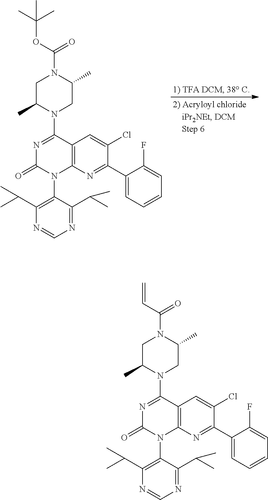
C1(C2=CC=CC=C2F)=NC2=C(C=C1Cl)C(N1C(C)CN(C(=O)OC(C)(C)C)C(C)C1)=NC(=O)N2C1=C(C(C)C)N=CN=C1C(C)C.C1(C2=CC=CC=C2F)=NC2=C(C=C1Cl)C(N1C(C)CN(C(=O)C=C)C(C)C1)=NC(=O)N2C1=C(C(C)C)N=CN=C1C(C)C
